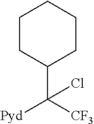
C1CC(C([CF3])([Pyd])Cl)CCC1
